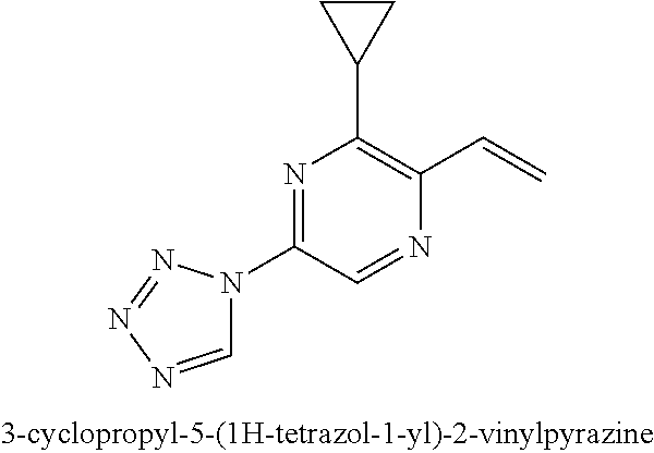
N1=C(N2C=NN=N2)C=NC(C=C)=C1C1CC1
